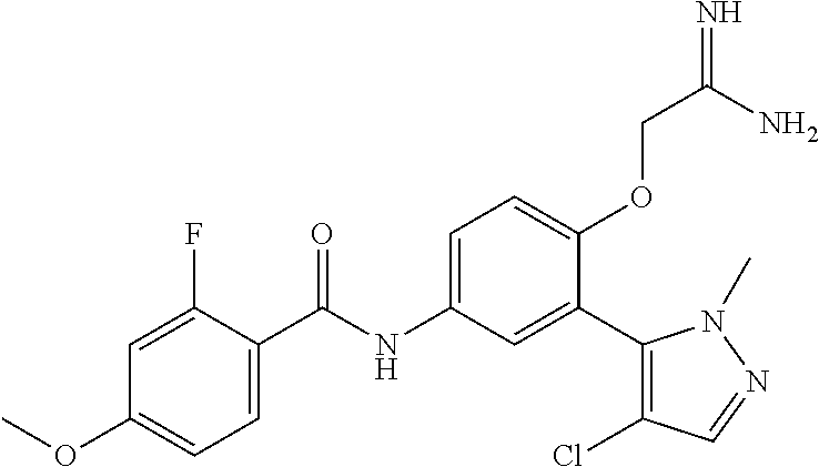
C1=C(F)C(C(=O)NC2=CC=C(OCC(=N)N)C(C3=C(Cl)C=NN3C)=C2)=CC=C1OC
